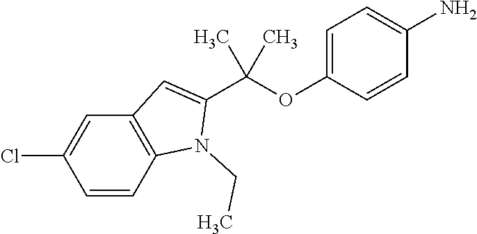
C12=C(C=CC(Cl)=C1)N(CC)C(C(OC1=CC=C(N)C=C1)(C)C)=C2
